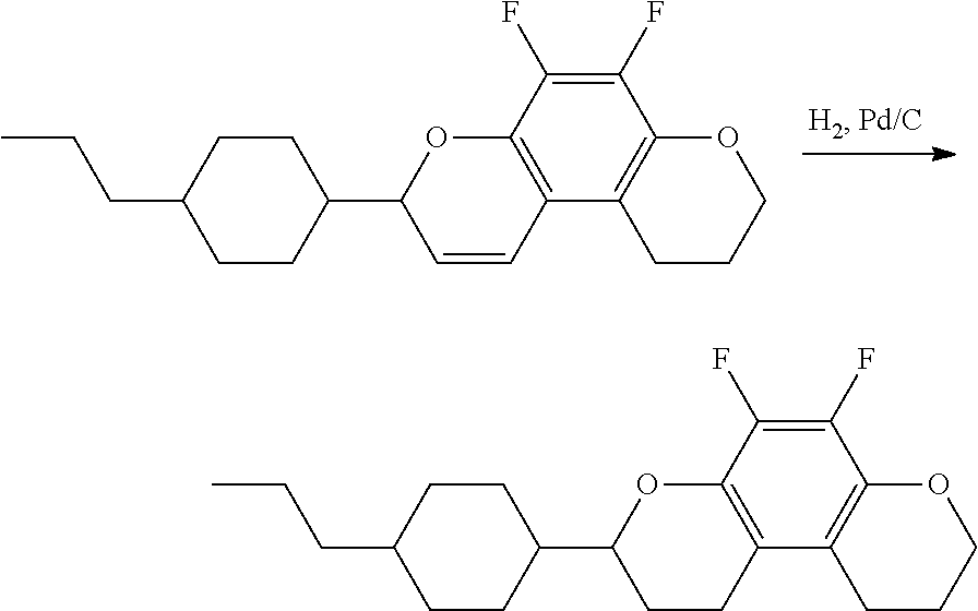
C12=C(C3=C(C(F)=C1F)OCCC3)CCC(C1CCC(CCC)CC1)O2.C12=C(C3=C(C(F)=C1F)OCCC3)C=CC(C1CCC(CCC)CC1)O2
